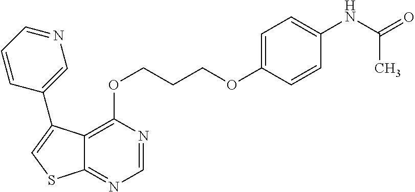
C1=NC(OCCCOC2=CC=C(NC(C)=O)C=C2)=C2C(=N1)SC=C2C1=CN=CC=C1
